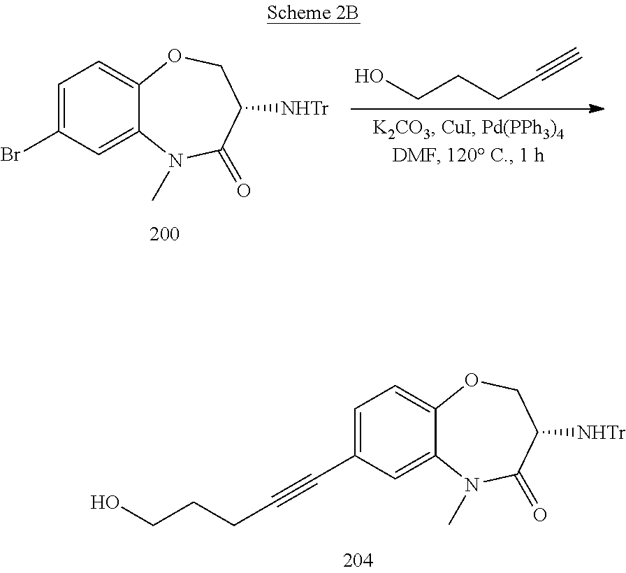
C1(C#CCCCO)=CC=C2OCC([NHTr])C(=O)N(C)C2=C1.C(#C)CCCO.C1(Br)=CC=C2OCC([NHTr])C(=O)N(C)C2=C1
